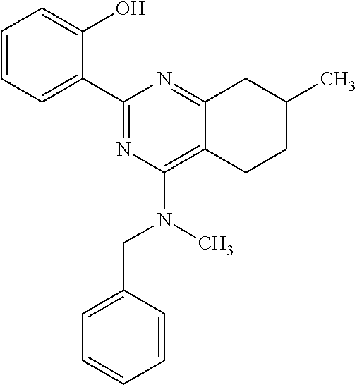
C1=CC=C(C2=NC(N(CC3=CC=CC=C3)C)=C3C(=N2)CC(C)CC3)C(O)=C1
